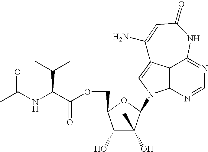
C12=C3N=CN=C1NC(=O)C=C(N)C2=CN3C1C(O)(C)C(O)C(COC(C(NC(C)=O)C(C)C)=O)O1
